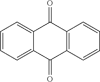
C1=CC=C2C(=C1)C(=O)C1=C(C2=O)C=CC=C1
